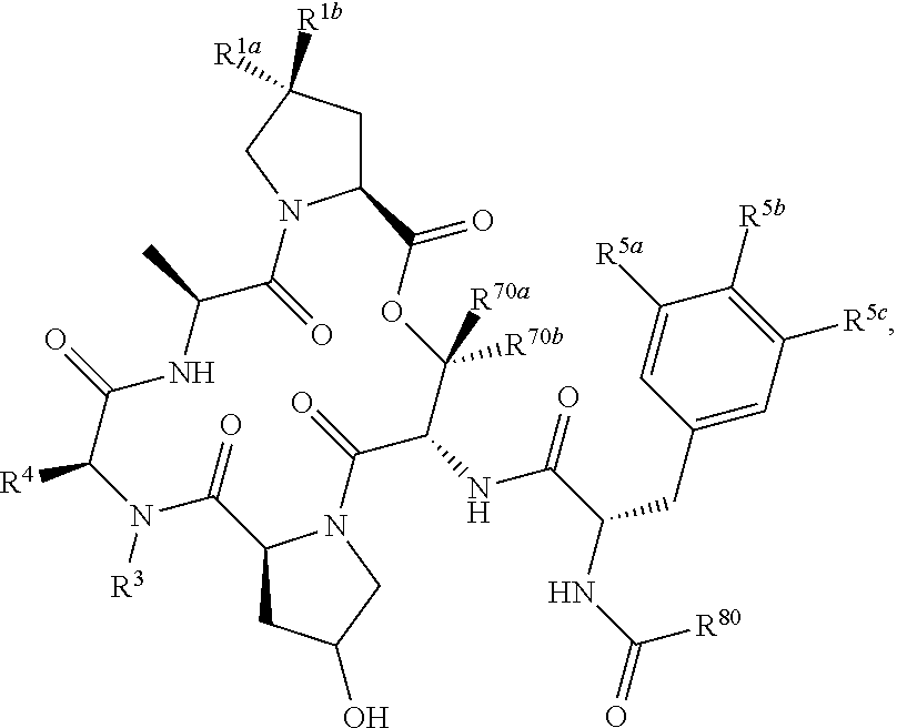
C1C([R1a])([R1b])CN2C1C(=O)OC([R70b])([R70a])C(NC(=O)C(NC(=O)[R80])CC1=CC([R5c])=C([R5b])C([R5a])=C1)C(=O)N1C(CC(O)C1)C(=O)N([R3])C([R4])C(=O)NC(C)C2=O
